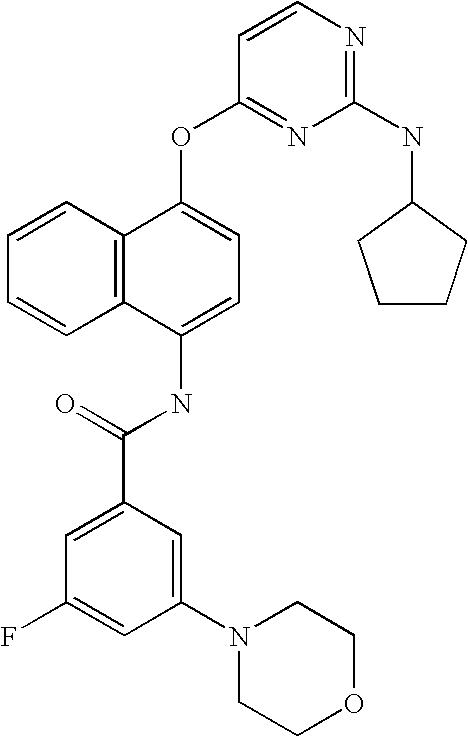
C1=CC2=C(C=C1)C(NC(C1=CC(F)=CC(N3CCOCC3)=C1)=O)=CC=C2OC1=NC(NC2CCCC2)=NC=C1
